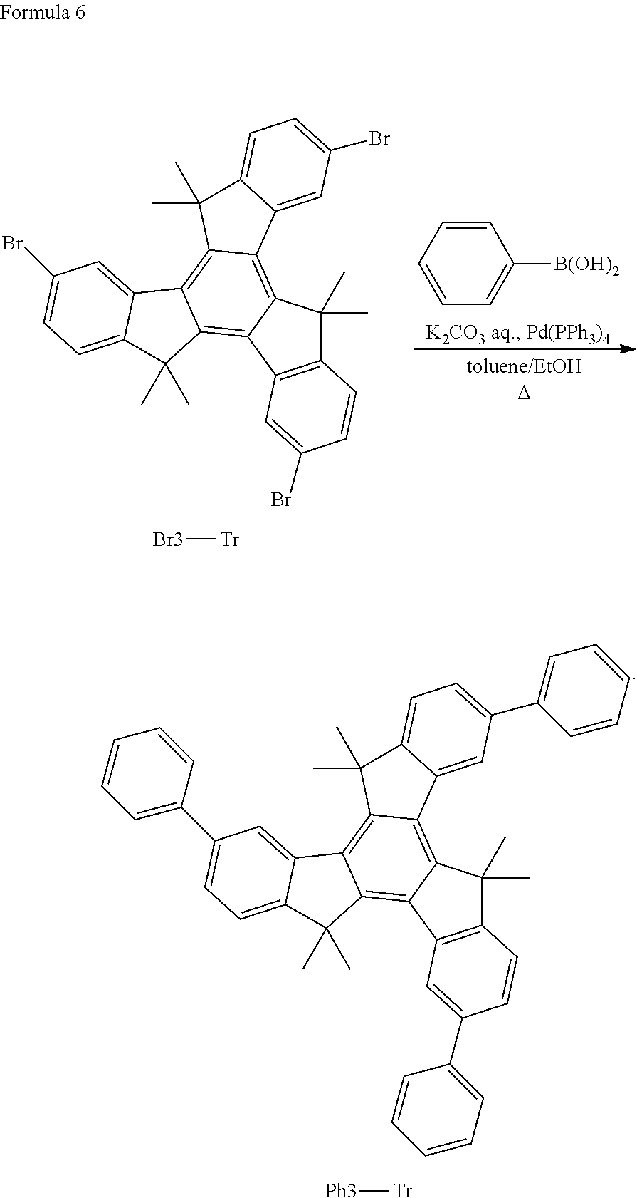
C1=CC=CC=C1[B(OH)2].C12=C(C3=C4C(=C5C(=C3C1(C)C)C1=CC(Br)=CC=C1C5(C)C)C1=CC(Br)=CC=C1C4(C)C)C=C(Br)C=C2.[Br3][Tr].C12=C(C3=C4C(=C5C(=C3C1(C)C)C1=CC(C3=CC=CC=C3)=CC=C1C5(C)C)C1=CC(C3=CC=CC=C3)=CC=C1C4(C)C)C=C(C1=CC=CC=C1)C=C2.[Ph3][Tr]
